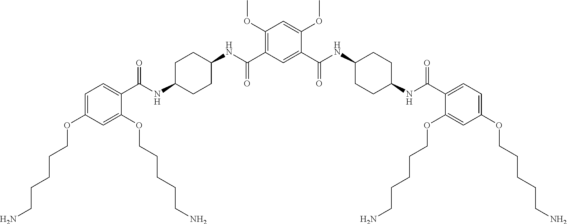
C1(C(NC2CCC(NC(C3=CC=C(OCCCCCN)C=C3OCCCCCN)=O)CC2)=O)=CC(C(NC2CCC(NC(C3=CC=C(OCCCCCN)C=C3OCCCCCN)=O)CC2)=O)=C(OC)C=C1OC
